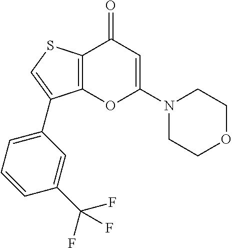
C12=C(C(=O)C=C(N3CCOCC3)O1)SC=C2C1=CC=CC(C(F)(F)F)=C1
